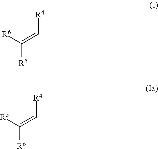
[R5]C([R6])=C[R4].[R6]C([R5])=C[R4]
